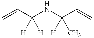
C=CC(NC(C=C)([H])C)([H])[H]
